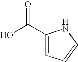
C1(C(O)=O)=CC=CN1
